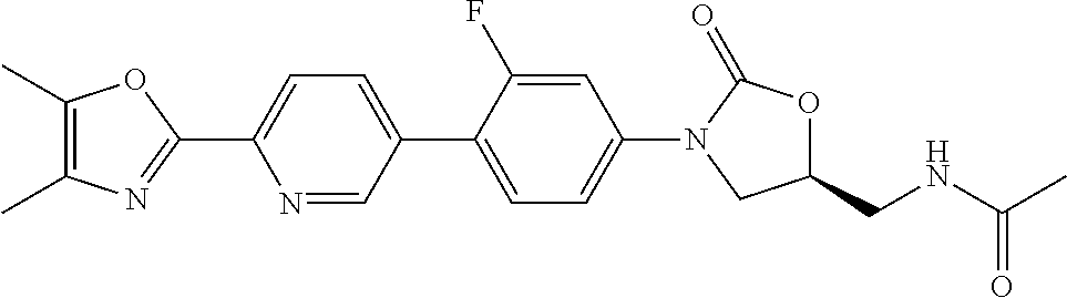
C1(C)=C(C)OC(C2=CC=C(C3=CC=C(N4CC(CNC(C)=O)OC4=O)C=C3F)C=N2)=N1
